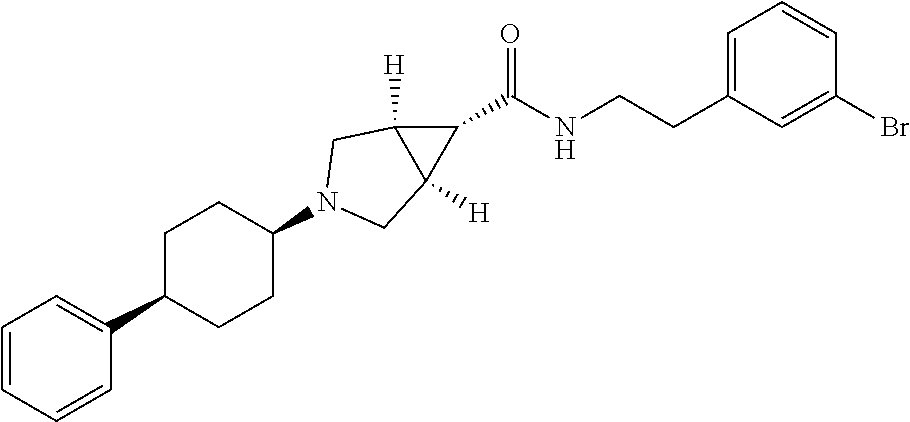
C1(C2=CC=CC=C2)CCC(N2CC3([H])C(C(=O)NCCC4=CC=CC(Br)=C4)C3([H])C2)CC1
